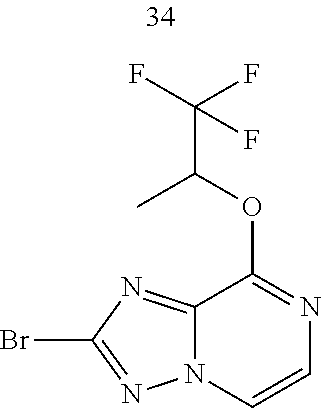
C12=NC(Br)=NN1C=CN=C2OC(C(F)(F)F)C
